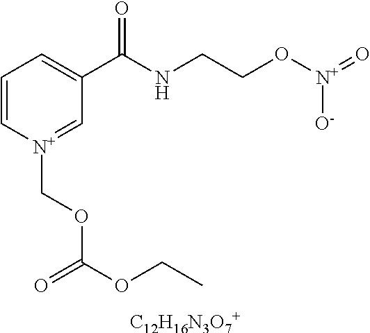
C1=C[N+](COC(OCC)=O)=CC(C(NCCO[N+](=O)[O-])=O)=C1.[C12H16N3O7+]
